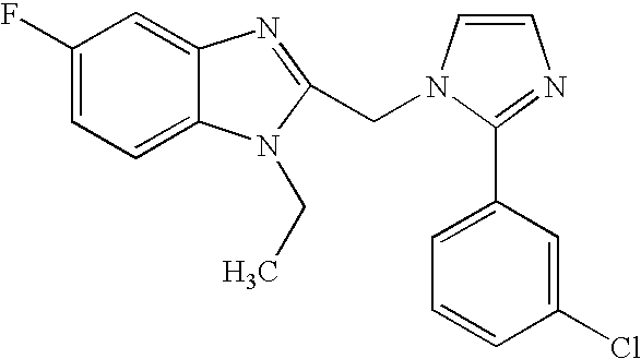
C1(F)=CC=C2C(=C1)N=C(CN1C=CN=C1C1=CC=CC(Cl)=C1)N2CC
